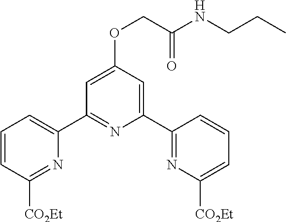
C1(C2=NC([CO2Et])=CC=C2)=CC(OCC(NCCC)=O)=CC(C2=CC=CC([CO2Et])=N2)=N1
